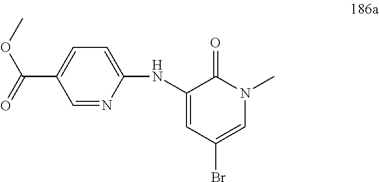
C1(NC2=CC(Br)=CN(C)C2=O)=CC=C(C(=O)OC)C=N1
